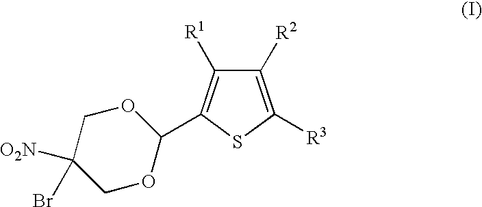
C1(C2OCC([O2N])(Br)CO2)=C([R1])C([R2])=C([R3])S1
